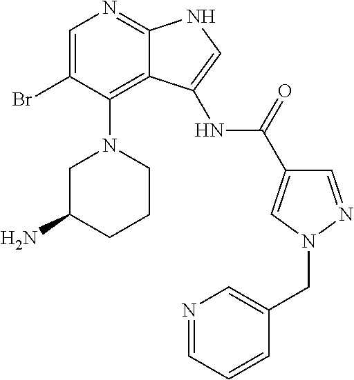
C1=C(Br)C(N2CC(N)CCC2)=C2C(=N1)NC=C2NC(C1=CN(CC2=CN=CC=C2)N=C1)=O
